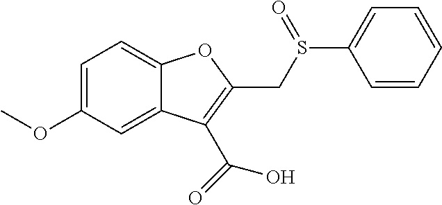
C1=C(OC)C=C2C(=C1)OC(CS(C1=CC=CC=C1)=O)=C2C(O)=O
